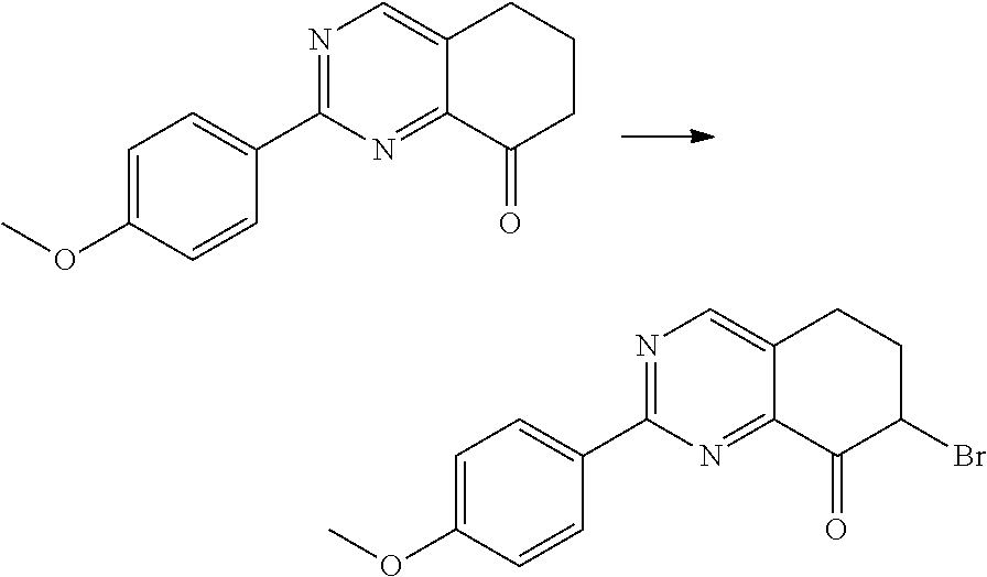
N1=C(C2=CC=C(OC)C=C2)N=C2C(=C1)CCCC2=O.N1=C(C2=CC=C(OC)C=C2)N=C2C(=C1)CCC(Br)C2=O
